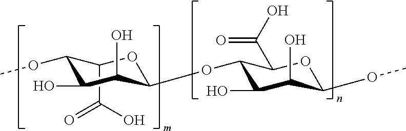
C1(C(O)=O)C(OC)C(O)C(O)C(OC2C(C(O)=O)OC(OC)C(O)C2O)O1
